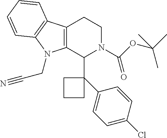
C12=C(C3=C(N1CC#N)C(C1(C4=CC=C(Cl)C=C4)CCC1)N(C(OC(C)(C)C)=O)CC3)C=CC=C2
